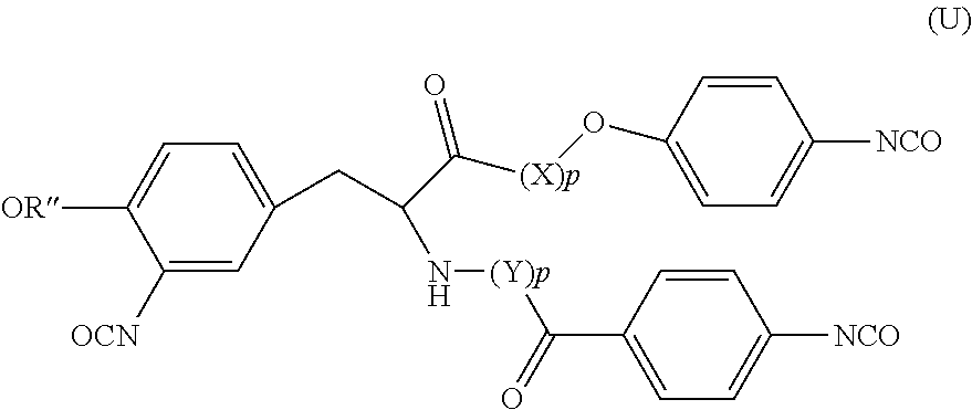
C1([OCN])=CC(CC(N[(Y)p]C(C2=CC=C([NCO])C=C2)=O)C(=O)[(X)p]OC2=CC=C([NCO])C=C2)=CC=C1[OR]
